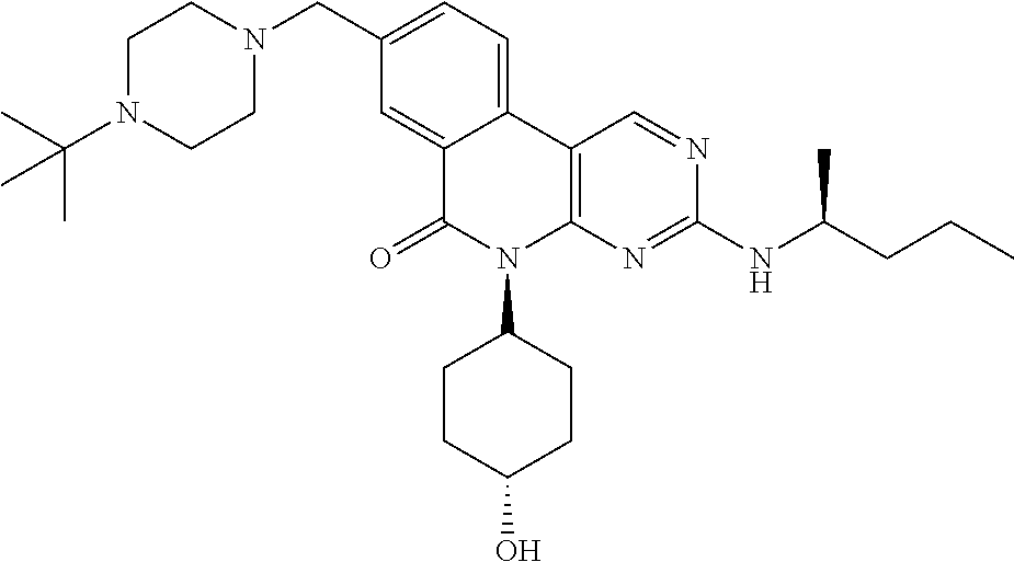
C12=CC(CN3CCN(C(C)(C)C)CC3)=CC=C1C1=C(N(C3CCC(O)CC3)C2=O)N=C(NC(CCC)C)N=C1
